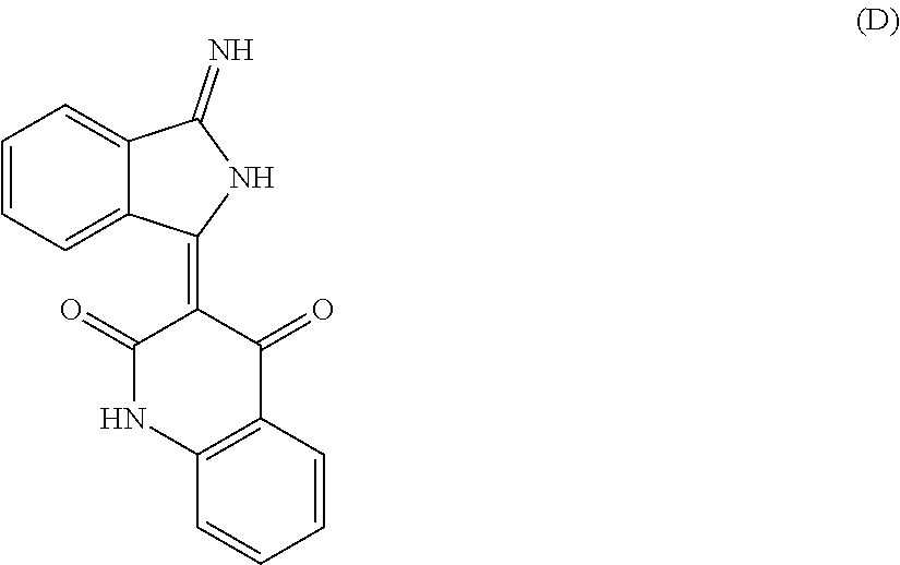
C1=CC=C2C(=C1)C(=N)NC2=C1C(=O)NC2=C(C1=O)C=CC=C2
